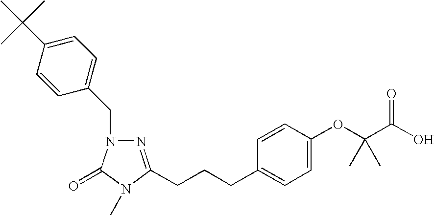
C(CCC1=CC=C(OC(C(O)=O)(C)C)C=C1)C1=NN(CC2=CC=C(C(C)(C)C)C=C2)C(=O)N1C
